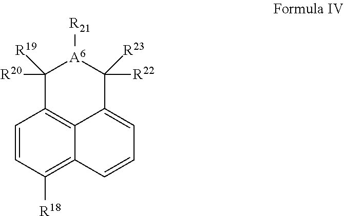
C1=CC([R18])=C2C3=C1C([R20])([R19])[A6]([R21])C([R23])([R22])C3=CC=C2
